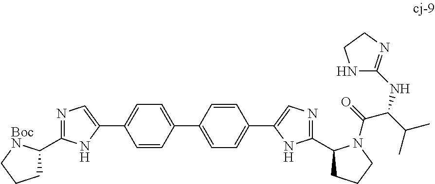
C1C(C2=NC=C(C3=CC=C(C4=CC=C(C5=CN=C(C6CCCN6C(C(NC6=NCCN6)C(C)C)=O)N5)C=C4)C=C3)N2)[BocN]CC1
